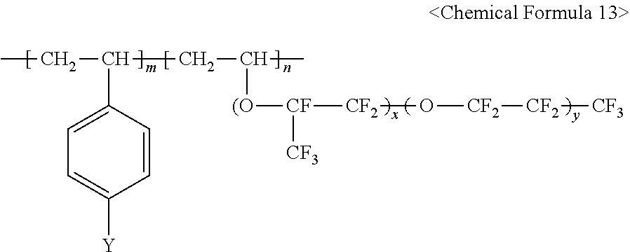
CCC(CC(C)[(O][CF]([CF2]O[CF2][CF2][CF3])[CF3])C1=CC=C([Y])C=C1
